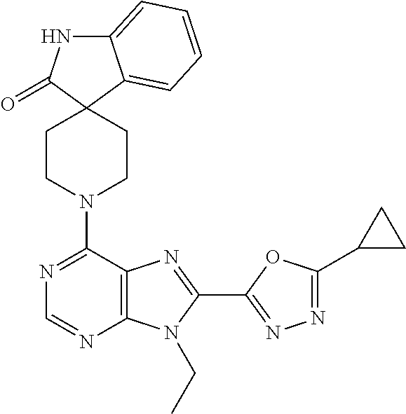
C12=CC=CC=C1C1(C(=O)N2)CCN(C2=NC=NC3=C2N=C(C2=NN=C(C4CC4)O2)N3CC)CC1
